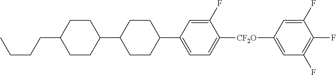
C1(C2CCC(C3=CC=C([CF2O]C4=CC(F)=C(F)C(F)=C4)C(F)=C3)CC2)CCC(CCCC)CC1
